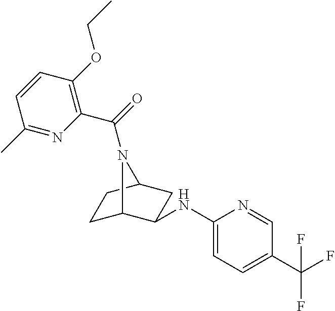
C1C2C(NC3=CC=C(C(F)(F)F)C=N3)CC(C1)N2C(=O)C1=C(OCC)C=CC(C)=N1
